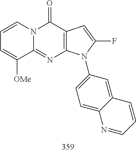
C1=CC=C([OMe])C2=NC3=C(C(=O)N12)C=C(F)N3C1=CC=C2C(=C1)C=CC=N2
